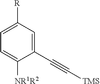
C1=C([NR1R2])C(C#C[TMS])=CC([R])=C1
